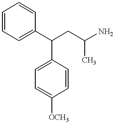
C1=CC=C(C(CC(N)C)C2=CC=C([OCH3])C=C2)C=C1
